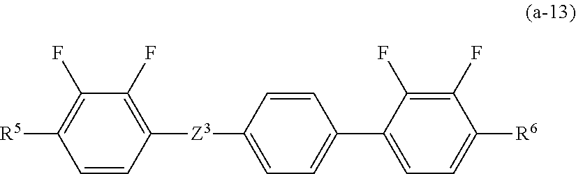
C1=CC([Z3]C2=CC=C(C3=CC=C([R6])C(F)=C3F)C=C2)=C(F)C(F)=C1[R5]
